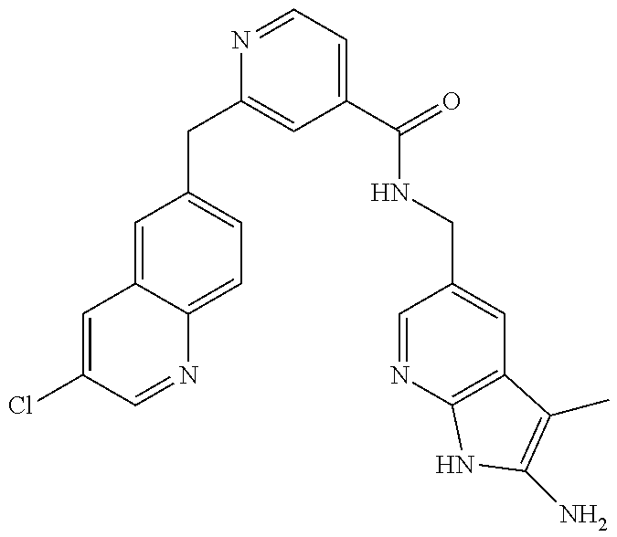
C1=C(Cl)C=NC2=CC=C(CC3=CC(C(NCC4=CC5=C(N=C4)NC(N)=C5C)=O)=CC=N3)C=C12
